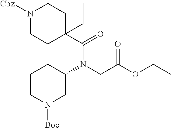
C1CN([Boc])CC(N(CC(OCC)=O)C(=O)C2(CC)CCN([Cbz])CC2)C1
